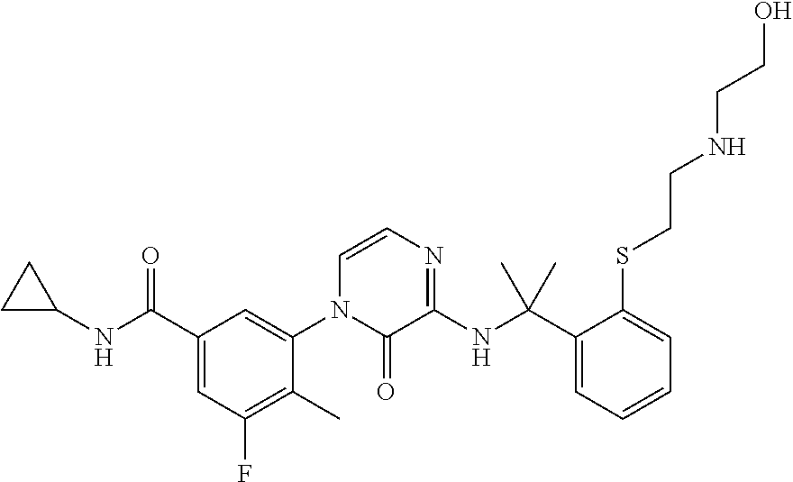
C1=CN=C(NC(C2=CC=CC=C2SCCNCCO)(C)C)C(=O)N1C1=CC(C(NC2CC2)=O)=CC(F)=C1C
